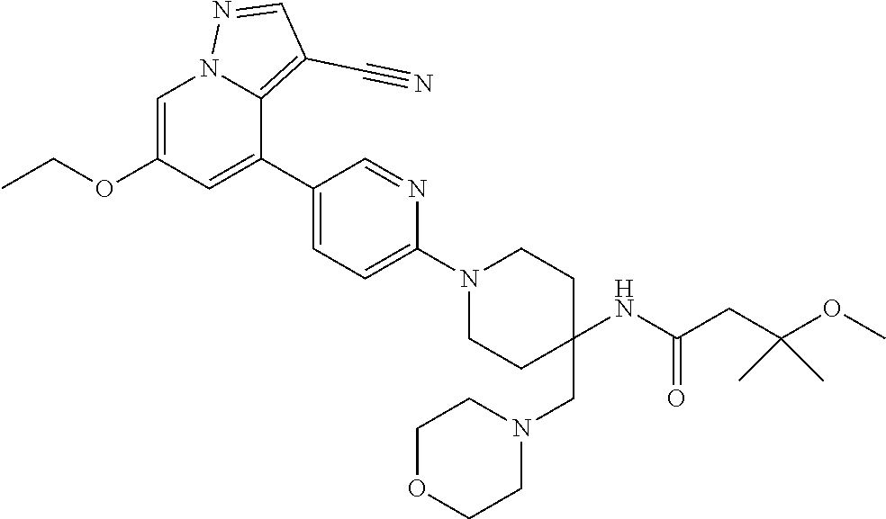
C1=C(OCC)C=C(C2=CC=C(N3CCC(CN4CCOCC4)(NC(=O)CC(OC)(C)C)CC3)N=C2)C2=C(C#N)C=NN12
